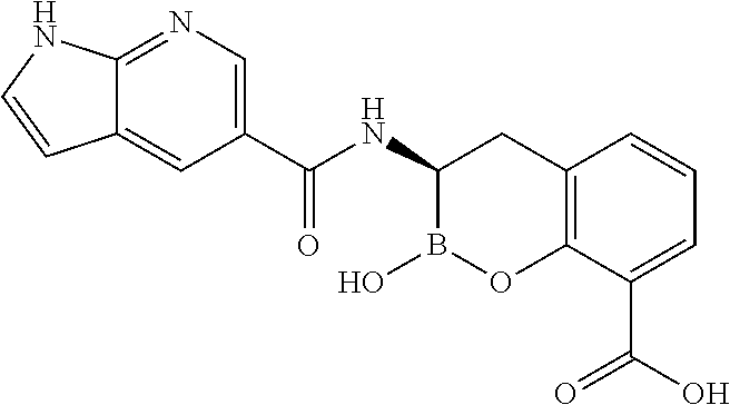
C1(C(NC2CC3=C(OB2O)C(C(O)=O)=CC=C3)=O)=CN=C2C(=C1)C=CN2
